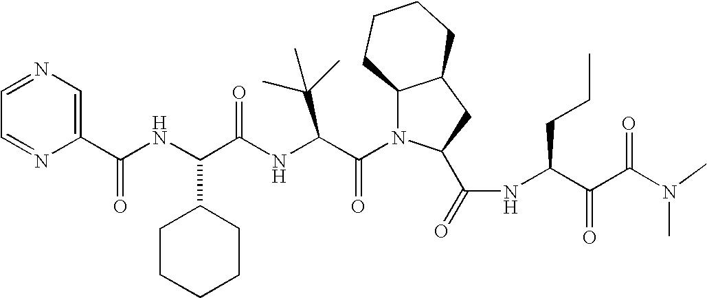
C1(C(NC(C(NC(C(N2C3C(CC2C(=O)NC(C(C(=O)N(C)C)=O)CCC)CCCC3)=O)C(C)(C)C)=O)C2CCCCC2)=O)=CN=CC=N1
